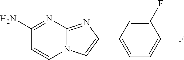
C1(C2=CN3C(=N2)N=C(N)C=C3)=CC=C(F)C(F)=C1
